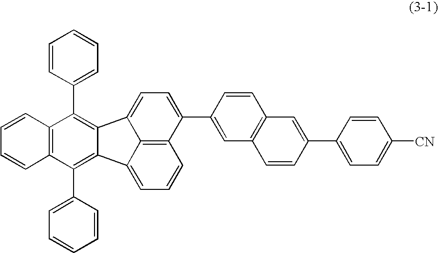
C12=C(C(C3=CC=CC=C3)=C3C(=C1C1=CC=CC=C1)C1=CC=C(C4=CC5=C(C=C4)C=C(C4=CC=C([CN])C=C4)C=C5)C4=C1C3=CC=C4)C=CC=C2
